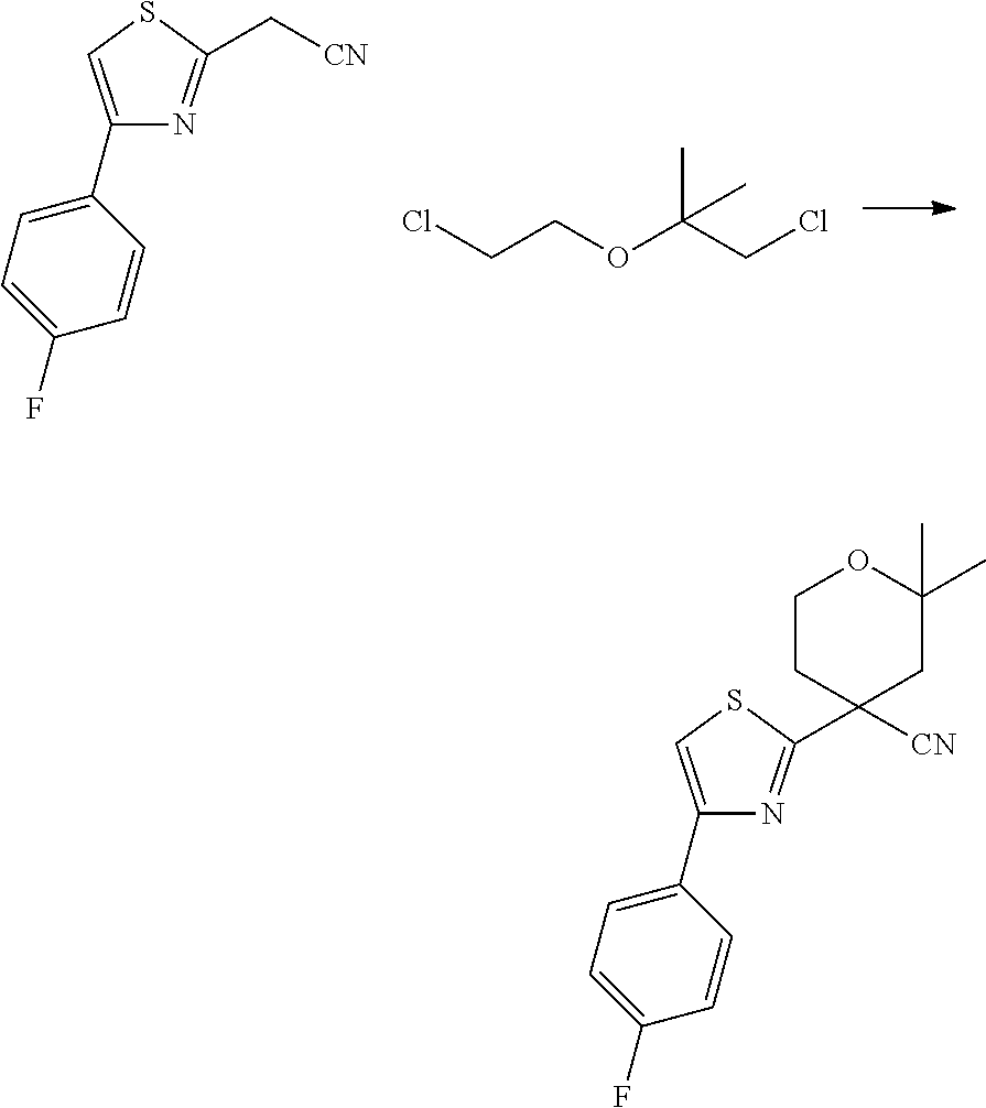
C1(C2=CSC(C[CN])=N2)=CC=C(F)C=C1.ClCCOC(CCl)(C)C.C1(C2=CSC(C3([CN])CC(C)(C)OCC3)=N2)=CC=C(F)C=C1
